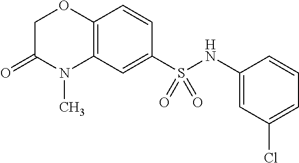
C1C(=O)N(C)C2=C(O1)C=CC(S(NC1=CC(Cl)=CC=C1)(=O)=O)=C2
